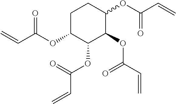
C1C(OC(=O)C=C)C(OC(=O)C=C)C(OC(=O)C=C)C(OC(=O)C=C)C1
